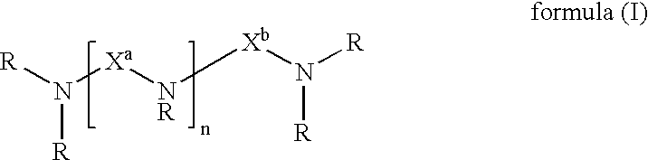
[R]N([Xa][NR][Xb]N([R])[R])[R]
